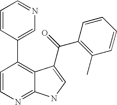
C1=CN=C2C(=C1C1=CN=CC=C1)C(C(C1=C(C)C=CC=C1)=O)=CN2
